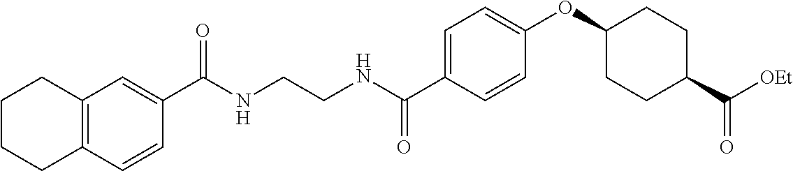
C1=C(C(NCCNC(C2=CC3=C(C=C2)CCCC3)=O)=O)C=CC(OC2CCC(C(=O)[OEt])CC2)=C1
